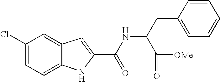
C1(Cl)=CC=C2C(=C1)C=C(C(NC(CC1=CC=CC=C1)C([OMe])=O)=O)N2
